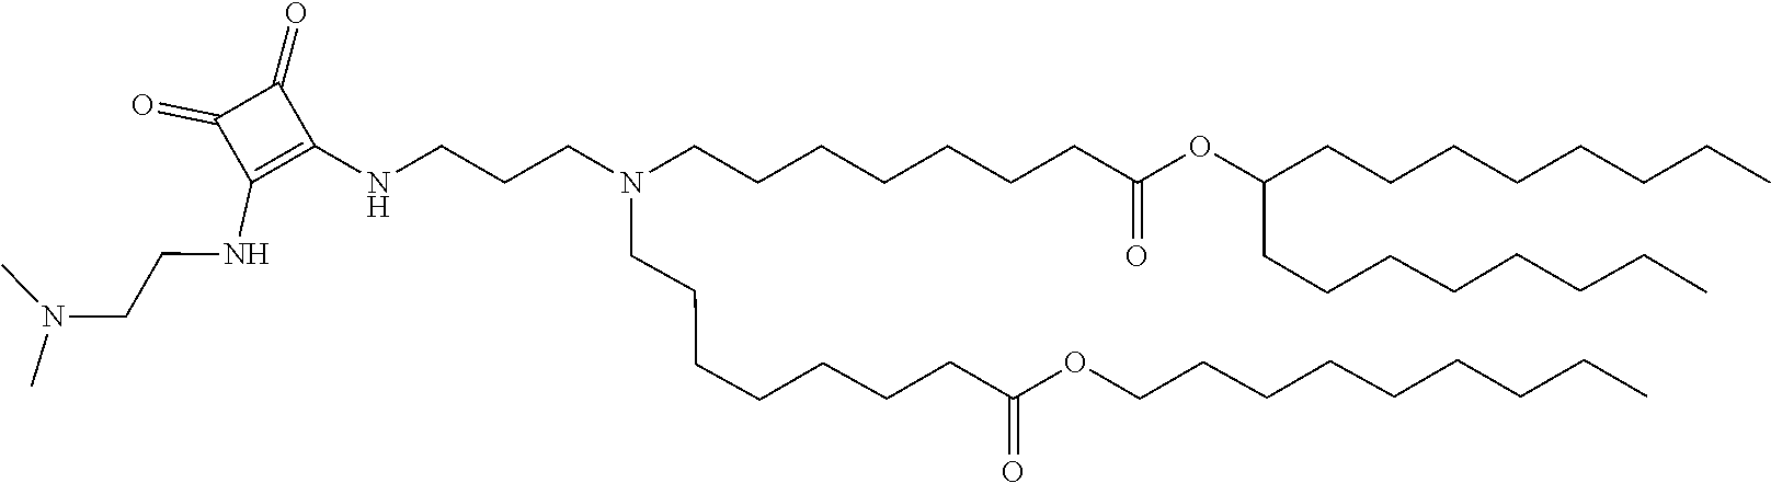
C(C(=O)OCCCCCCCCC)CCCCCCN(CCCCCCCC(OC(CCCCCCCC)CCCCCCCC)=O)CCCNC1=C(NCCN(C)C)C(=O)C1=O
